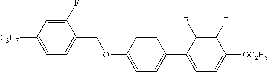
C1(F)=CC([C3H7])=CC=C1COC1=CC=C(C2=CC=C([OC2H5])C(F)=C2F)C=C1
